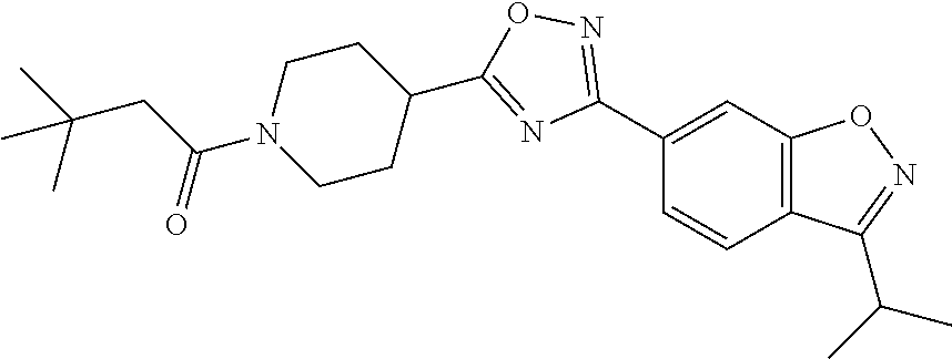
C1(C2=NOC(C3CCN(C(CC(C)(C)C)=O)CC3)=N2)=CC2=C(C=C1)C(C(C)C)=NO2
